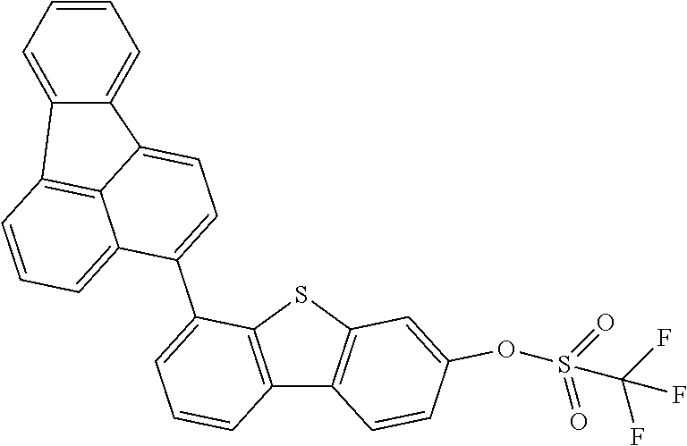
C12=C(SC3=C1C=CC(OS(=O)(=O)C(F)(F)F)=C3)C(C1=CC=C3C4=C(C=CC=C14)C1=CC=CC=C31)=CC=C2
